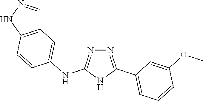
N1=C(NC2=CC3=C(C=C2)NN=C3)NC(C2=CC=CC(OC)=C2)=N1
